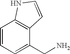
C1=CC=C(CN)C2=C1NC=C2
